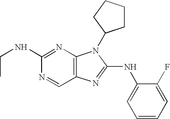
C(NC1=NC2=C(C=N1)N=C(NC1=CC=CC=C1F)N2C1CCCC1)C
